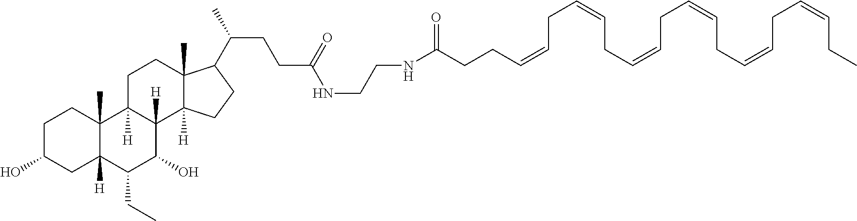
C(C=CCC=CCC=CCC=CCC=CCC=CCC)CC(=O)NCCNC(CCC(C1C2(C)C([H])(C3([H])C(O)C(CC)C4([H])CC(O)CCC4(C)C3([H])CC2)CC1)C)=O
